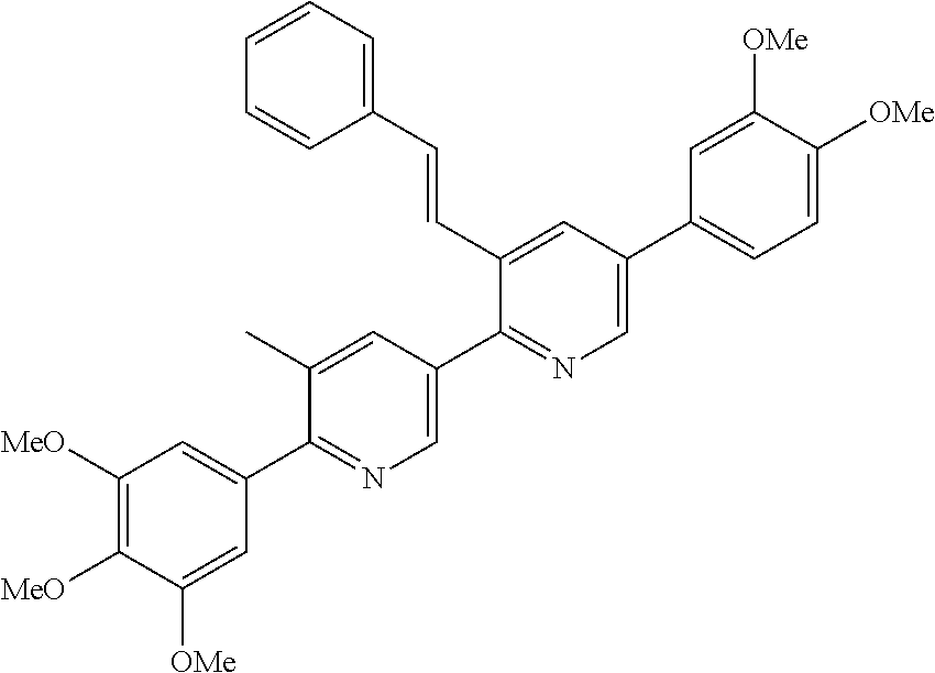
C1([MeO])=C([MeO])C([OMe])=CC(C2=NC=C(C3=NC=C(C4=CC=C([OMe])C([OMe])=C4)C=C3C=CC3=CC=CC=C3)C=C2C)=C1
